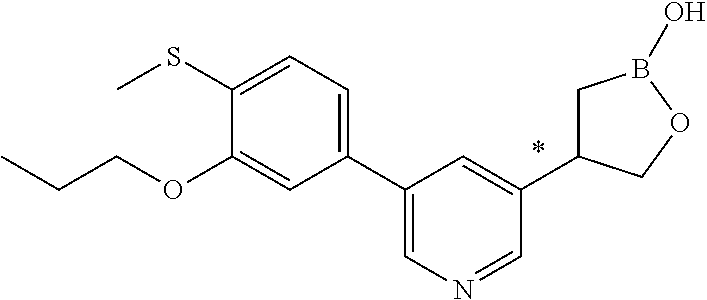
C1(C2=CN=CC(C3CB(O)OC3)=C2)=CC=C(SC)C(OCCC)=C1
